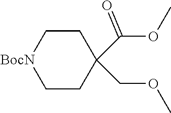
C1CC(C(OC)=O)(COC)CC[BocN]1
